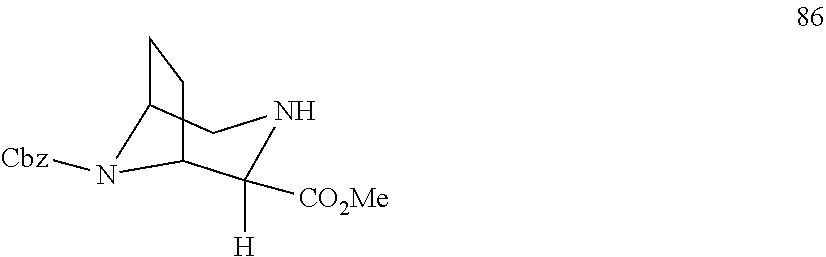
C1([H])([CO2Me])C2CCC(CN1)N2[Cbz]
